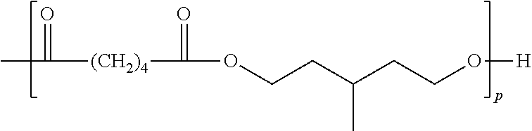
CC([(CH2)4]C(OCCC(CCO[H])C)=O)=O
